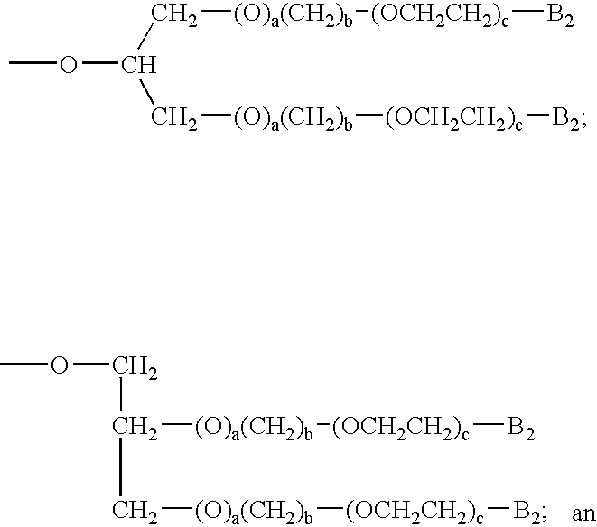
C(C[(O)a(CH2)b][(OCH2CH2)c][B2])([(O)a(CH2)b][(OCH2CH2)c][B2])COC.COC(C[(O)a(CH2)b][(OCH2CH2)c][B2])C[(O)a(CH2)b][(OCH2CH2)c][B2]
